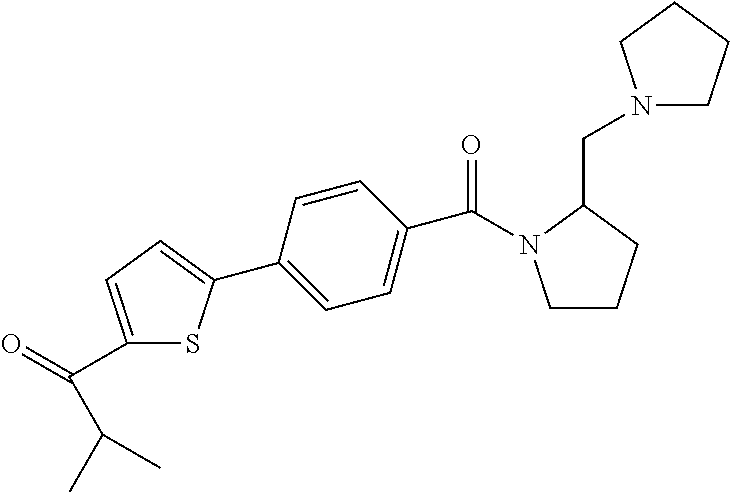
C1(C(=O)C(C)C)=CC=C(C2=CC=C(C(=O)N3CCCC3CN3CCCC3)C=C2)S1
